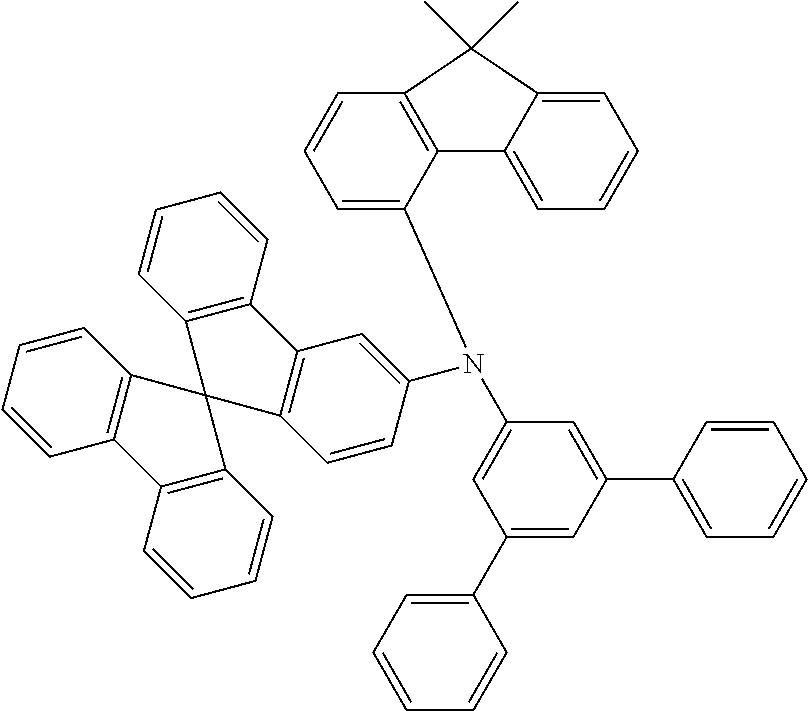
N(C1=CC2=C(C=C1)C1(C3=C2C=CC=C3)C2=C(C=CC=C2)C2=C1C=CC=C2)(C1=CC(C2=CC=CC=C2)=CC(C2=CC=CC=C2)=C1)C1=CC=CC2=C1C1=CC=CC=C1C2(C)C
